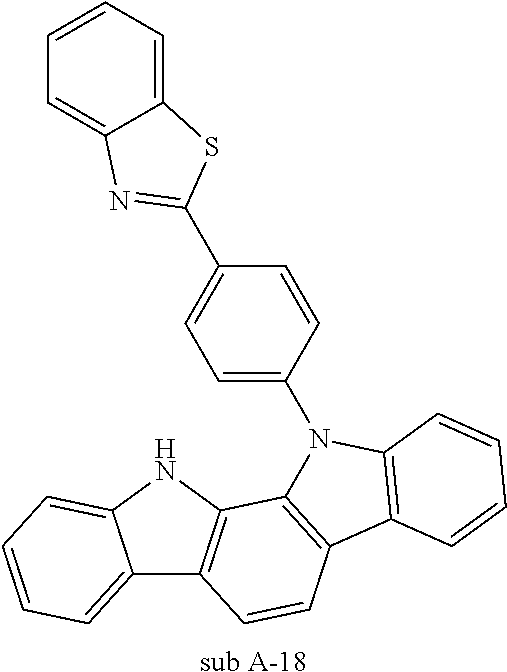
[sub A-18].C12=CC=CC=C1NC1=C2C=CC2=C1N(C1=CC=C(C3=NC4=CC=CC=C4S3)C=C1)C1=C2C=CC=C1
